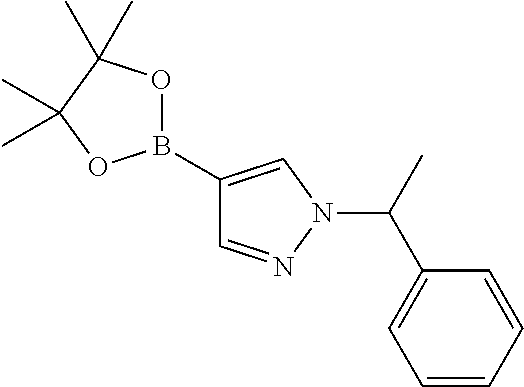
B1(C2=CN(C(C)C3=CC=CC=C3)N=C2)OC(C)(C)C(C)(C)O1
